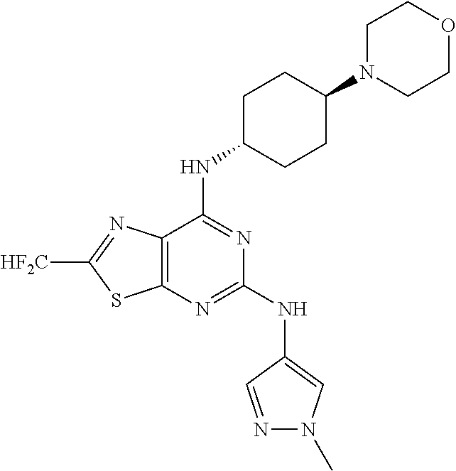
C1(NC2=CN(C)N=C2)=NC2=C(C(NC3CCC(N4CCOCC4)CC3)=N1)N=C([HF2C])S2
